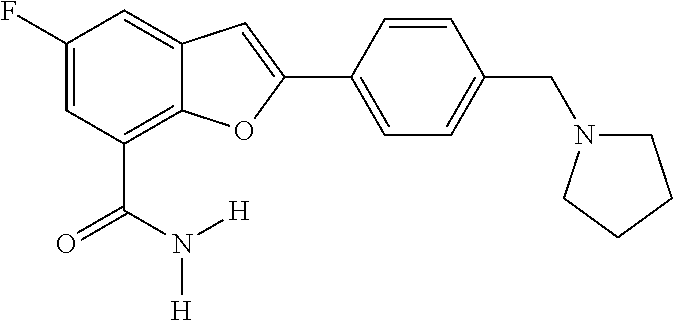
C1(F)=CC(C(=O)N([H])[H])=C2C(=C1)C=C(C1=CC=C(CN3CCCC3)C=C1)O2
